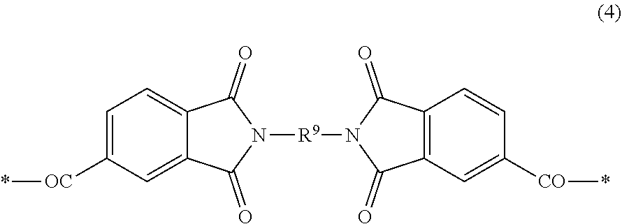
*[OC]C1=CC=C2C(=C1)C(=O)N([R9]N1C(=O)C3=C(C1=O)C=CC([CO]*)=C3)C2=O
